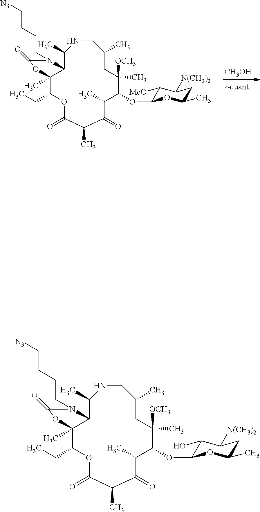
[N3]CCCCN1C(=O)OC2(C)C1C(C)NCC(C)CC([OCH3])(C)C(OC1C(O)C([N(CH3)2])CC(C)O1)C(C)C(=O)C(C)C(=O)OC2CC.[CH3OH].[N3]CCCCN1C(=O)OC2(C)C1C(C)NCC(C)CC([OCH3])(C)C(OC1C([McO])C([N(CH3)2])CC(C)O1)C(C)C(=O)C(C)C(=O)OC2CC
